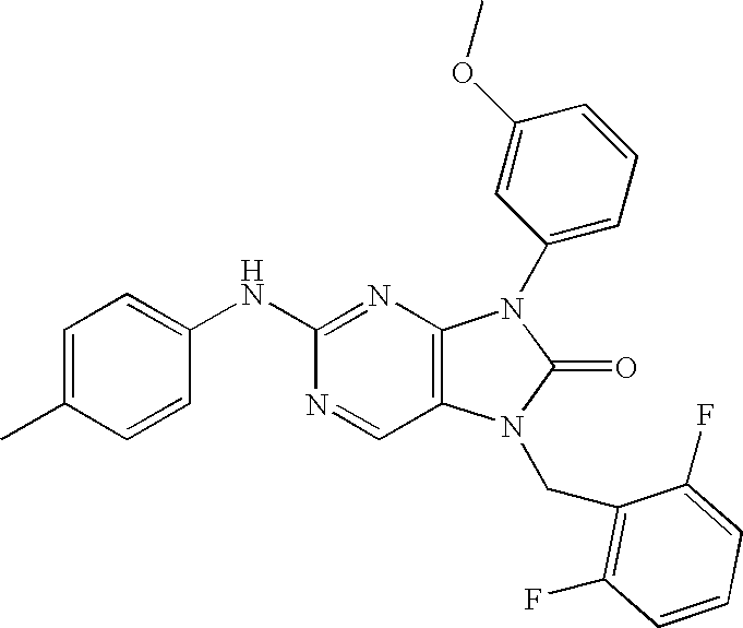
C1=C(C)C=CC(NC2=NC3=C(C=N2)N(CC2=C(F)C=CC=C2F)C(=O)N3C2=CC=CC(OC)=C2)=C1
